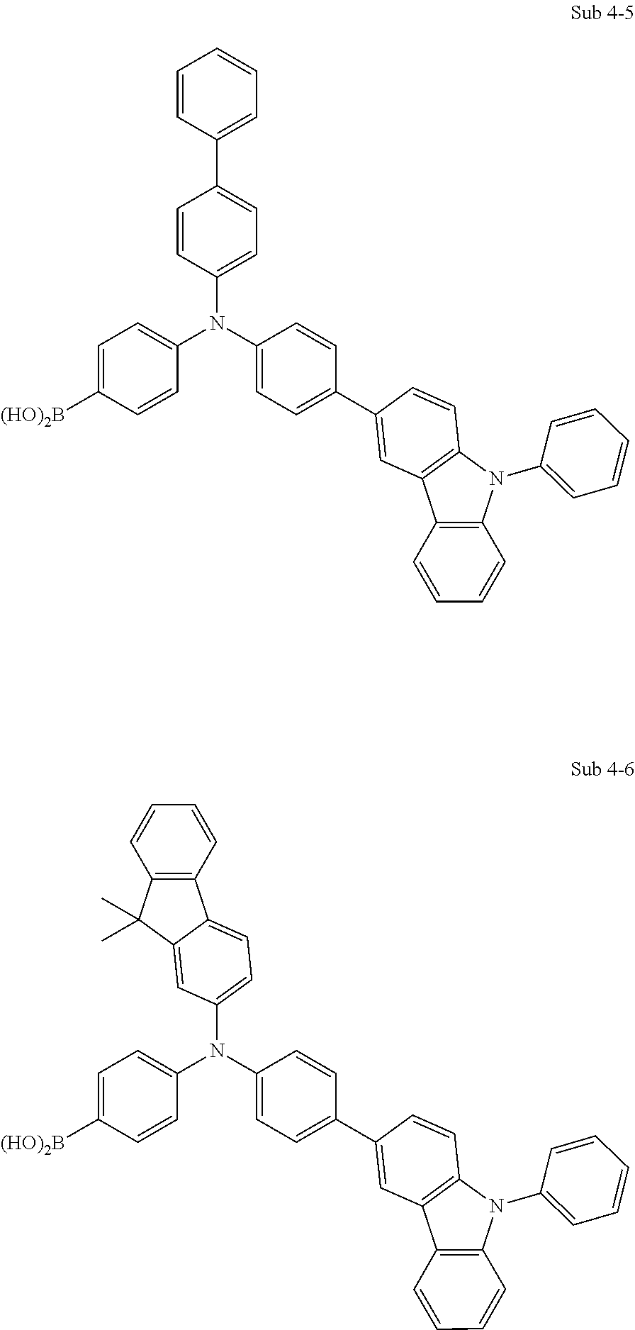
C1=C([(HO)2B])C=CC(N(C2=CC=C(C3=CC4=C(C=C3)N(C3=CC=CC=C3)C3=C4C=CC=C3)C=C2)C2=CC=C(C3=CC=CC=C3)C=C2)=C1.C1=C([(HO)2B])C=CC(N(C2=CC=C(C3=CC4=C(C=C3)N(C3=CC=CC=C3)C3=C4C=CC=C3)C=C2)C2=CC=C3C4=C(C=CC=C4)C(C)(C)C3=C2)=C1
